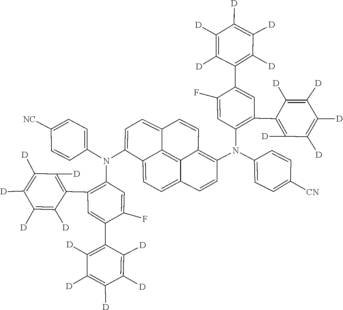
C1=C(C2=C([D])C([D])=C([D])C([D])=C2[D])C(F)=CC(N(C2=CC=C3C=CC4=C(N(C5=C(C6=C([D])C([D])=C([D])C([D])=C6[D])C=C(C6=C([D])C([D])=C([D])C([D])=C6[D])C(F)=C5)C5=CC=C([CN])C=C5)C=CC5=CC=C2C3=C45)C2=CC=C([NC])C=C2)=C1C1=C([D])C([D])=C([D])C([D])=C1[D]
